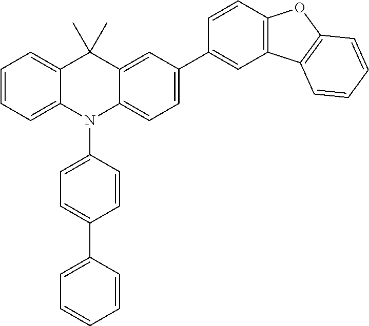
C1=CC=C2C(=C1)C(C)(C)C1=CC(C3=CC4=C(C=C3)OC3=C4C=CC=C3)=CC=C1N2C1=CC=C(C2=CC=CC=C2)C=C1
